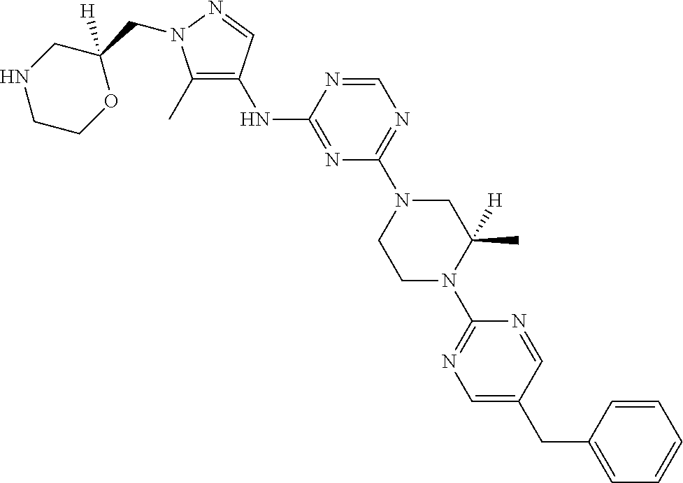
N(C1=NC(N2CCN(C3=NC=C(CC4=CC=CC=C4)C=N3)C(C)([H])C2)=NC=N1)C1=C(C)N(CC2([H])CNCCO2)N=C1
